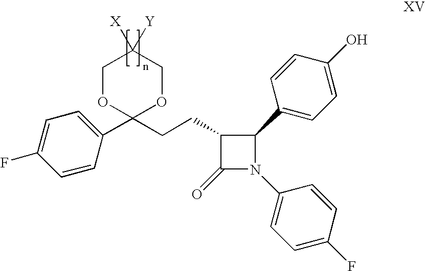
C1(CCC2C(=O)N(C3=CC=C(F)C=C3)C2C2=CC=C(O)C=C2)(C2=CC=C(F)C=C2)OCC([X])([Y])CO1
